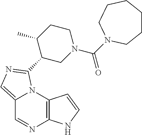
C12=CN=C(C3CN(C(=O)N4CCCCCC4)CCC3C)N1C1=C(N=C2)NC=C1
